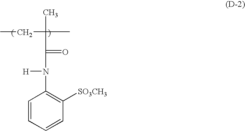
CCC(C(=O)N([H])C1=C([SO3CH3])C=CC=C1)(C)C
